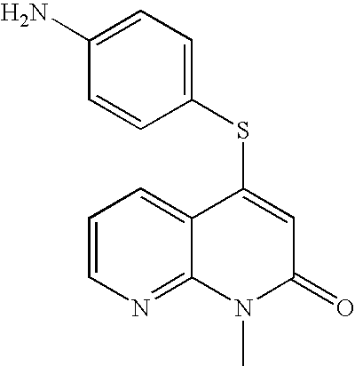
C1(SC2=CC(=O)N(C)C3=NC=CC=C23)=CC=C(N)C=C1
